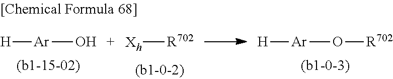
[H][Ar]O.[Xh][R702].[H][Ar]O[R702]
